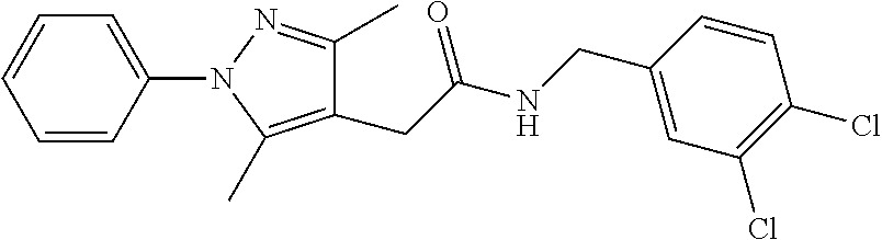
C1=CC(N2C(C)=C(CC(NCC3=CC(Cl)=C(Cl)C=C3)=O)C(C)=N2)=CC=C1
